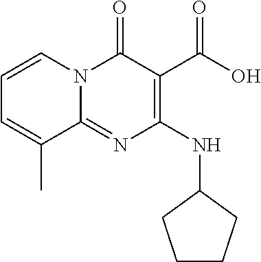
C1=CN2C(=NC(NC3CCCC3)=C(C(O)=O)C2=O)C(C)=C1
